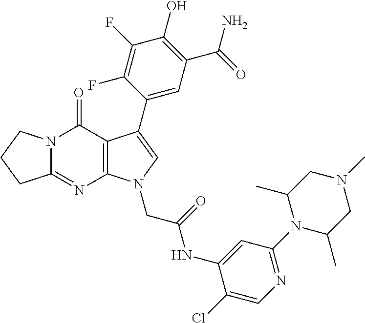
C12=NC3=C(C(=O)N1CCC2)C(C1=CC(C(N)=O)=C(O)C(F)=C1F)=CN3CC(NC1=CC(N2C(C)CN(C)CC2C)=NC=C1Cl)=O
